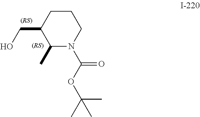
C1CC(CO)C(C)N(C(OC(C)(C)C)=O)C1
